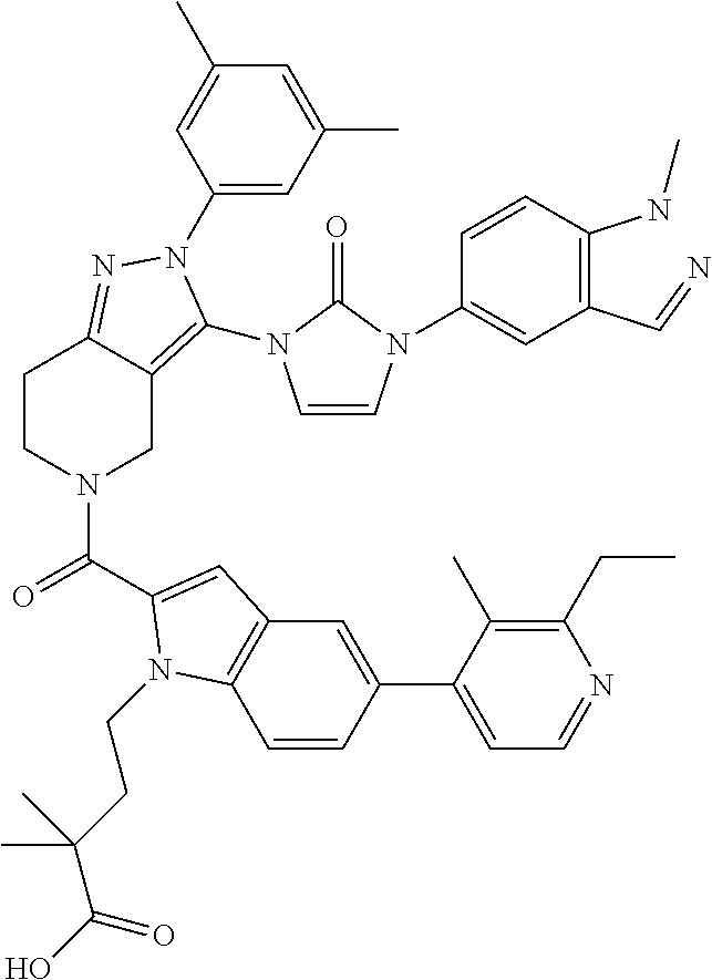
C1(N2C(N3C=CN(C4=CC(C=N)=C(NC)C=C4)C3=O)=C3CN(C(=O)C4=CC5=C(C=CC(C6=CC=NC(CC)=C6C)=C5)N4CCC(C(=O)O)(C)C)CCC3=N2)=CC(C)=CC(C)=C1
